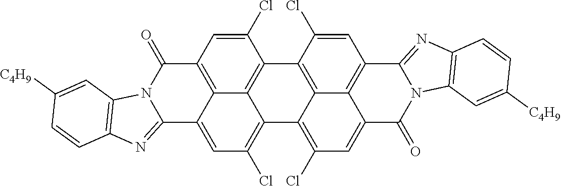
C1=C2C3=C(C=C(Cl)C4=C3C(=C1Cl)C1=C(Cl)C=C3C5=C(C=C(Cl)C4=C15)C1=NC4=C(N1C3=O)C=C([C4H9])C=C4)C(=O)N1C2=NC2=C1C=C([C4H9])C=C2
